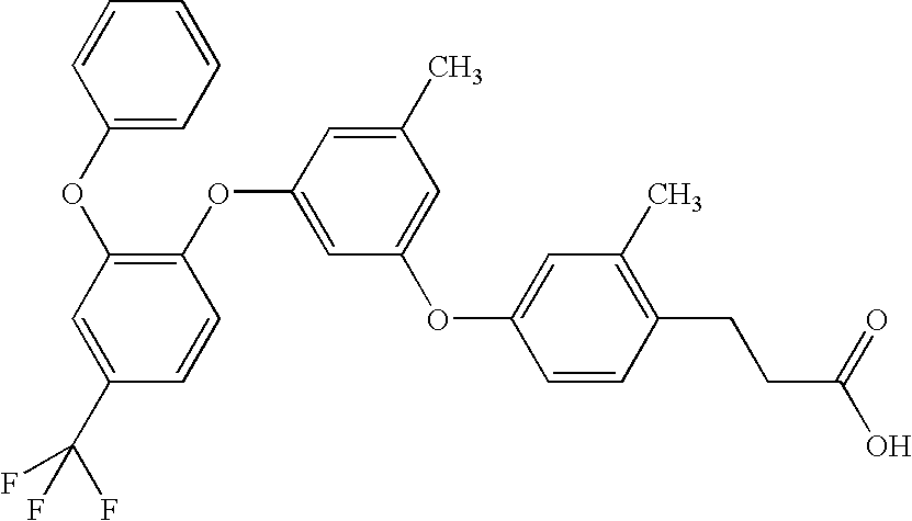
C1(OC2=C(OC3=CC(OC4=CC(C)=C(CCC(O)=O)C=C4)=CC(C)=C3)C=CC(C(F)(F)F)=C2)=CC=CC=C1
